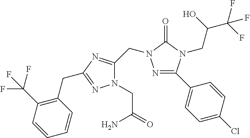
N1=C(C2=CC=C(Cl)C=C2)N(CC(C(F)(F)F)O)C(=O)N1CC1=NC(CC2=C(C(F)(F)F)C=CC=C2)=NN1CC(=O)N
